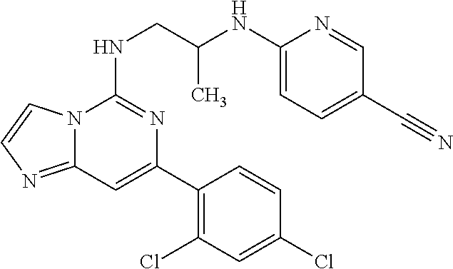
C1(Cl)=C(C2=CC3=NC=CN3C(NCC(NC3=CC=C(C#N)C=N3)C)=N2)C=CC(Cl)=C1
